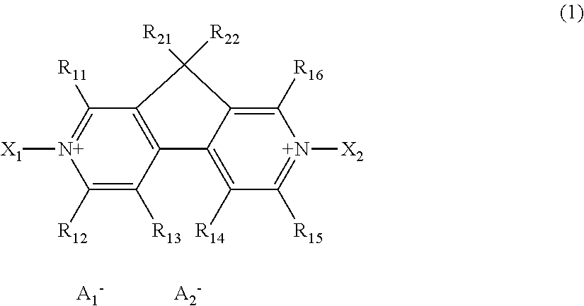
C1([R12])=C([R13])C2=C(C([R11])=[N+]1[X1])C([R21])([R22])C1=C([R16])[N+]([X2])=C([R15])C([R14])=C21
